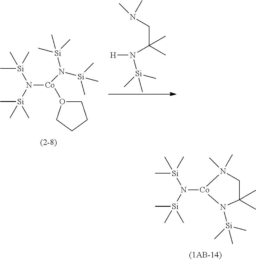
[Co]1(N([Si](C)(C)C)[Si](C)(C)C)N(C)(C)CC(C)(C)N1[Si](C)(C)C.C[Si](C)(N([Si](C)(C)C)[Co](N([Si](C)(C)C)[Si](C)(C)C)O1CCCC1)C.[H]N([Si](C)(C)C)C(CN(C)C)(C)C
